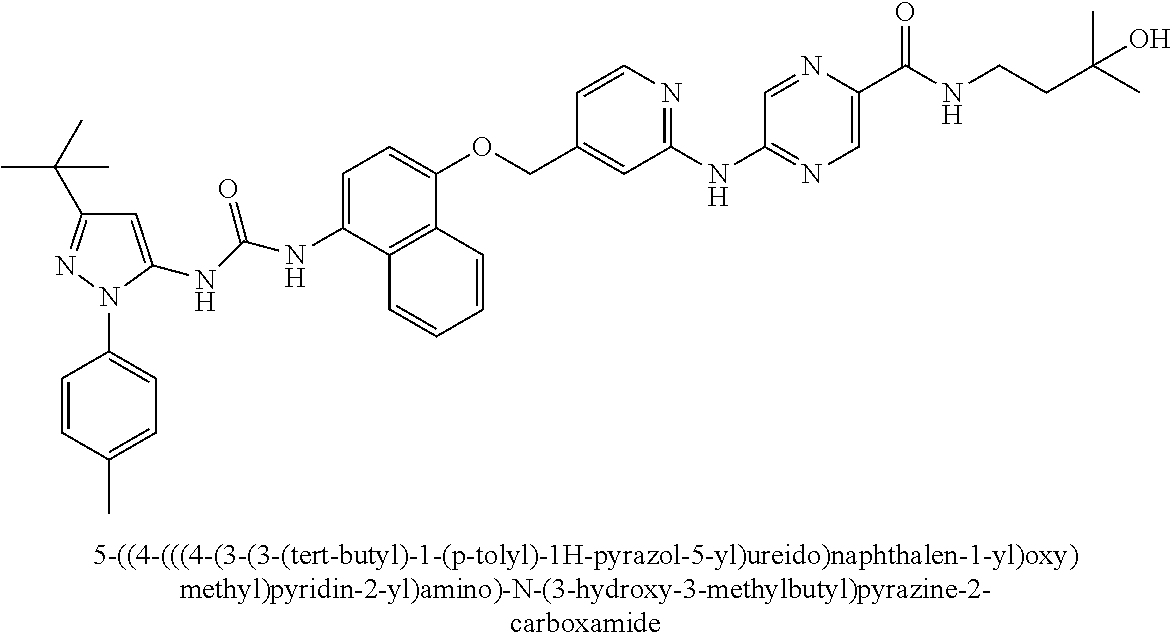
C1(NC(NC2=CC(C(C)(C)C)=NN2C2=CC=C(C)C=C2)=O)=CC=C(OCC2=CC(NC3=NC=C(C(NCCC(C)(C)O)=O)N=C3)=NC=C2)C2=C1C=CC=C2
